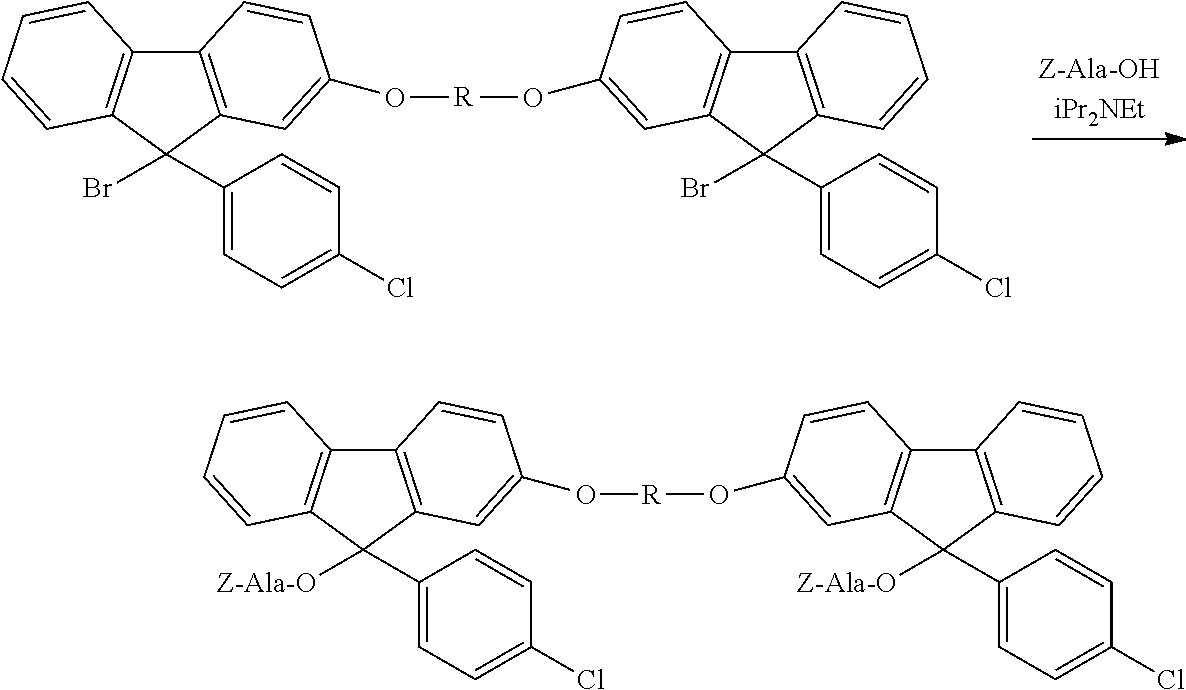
C12=C(C(Br)(C3=CC=C(Cl)C=C3)C3=C1C=CC(O[R]OC1=CC4=C(C5=C(C4(Br)C4=CC=C(Cl)C=C4)C=CC=C5)C=C1)=C3)C=CC=C2.C12=C(C([Z-Ala-O])(C3=CC=C(Cl)C=C3)C3=C1C=CC(O[R]OC1=CC4=C(C5=C(C4([Z-Ala-O])C4=CC=C(Cl)C=C4)C=CC=C5)C=C1)=C3)C=CC=C2
